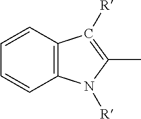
C1=CC2=C(C=C1)C([R])=C(C)N2[R]
